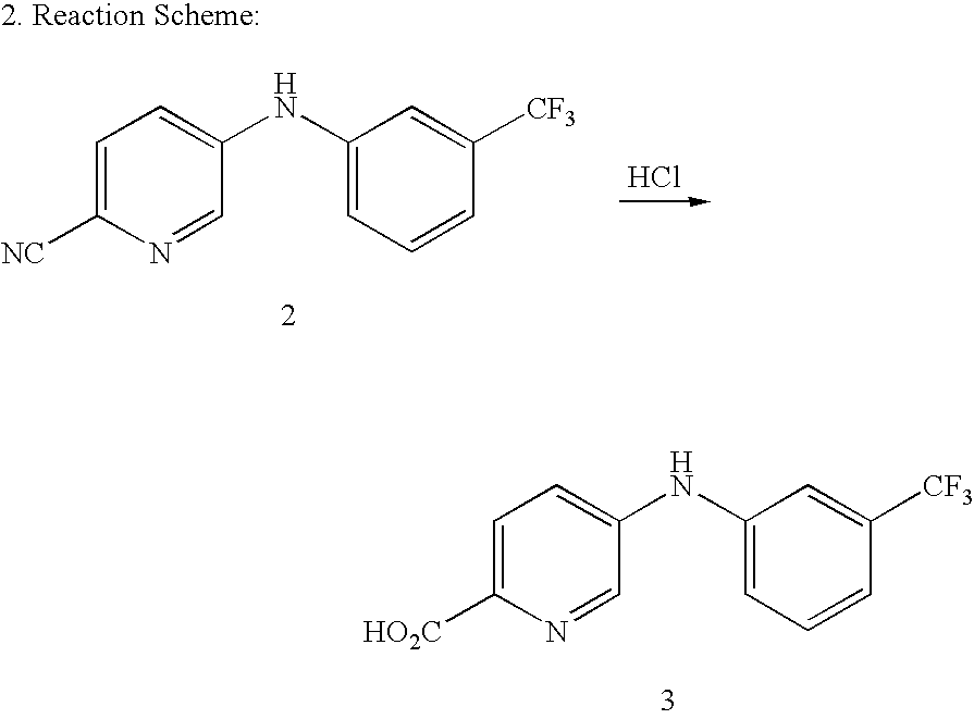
C1=C([HO2C])N=CC(NC2=CC=CC([CF3])=C2)=C1.C1=C([NC])N=CC(NC2=CC=CC([CF3])=C2)=C1.Cl
